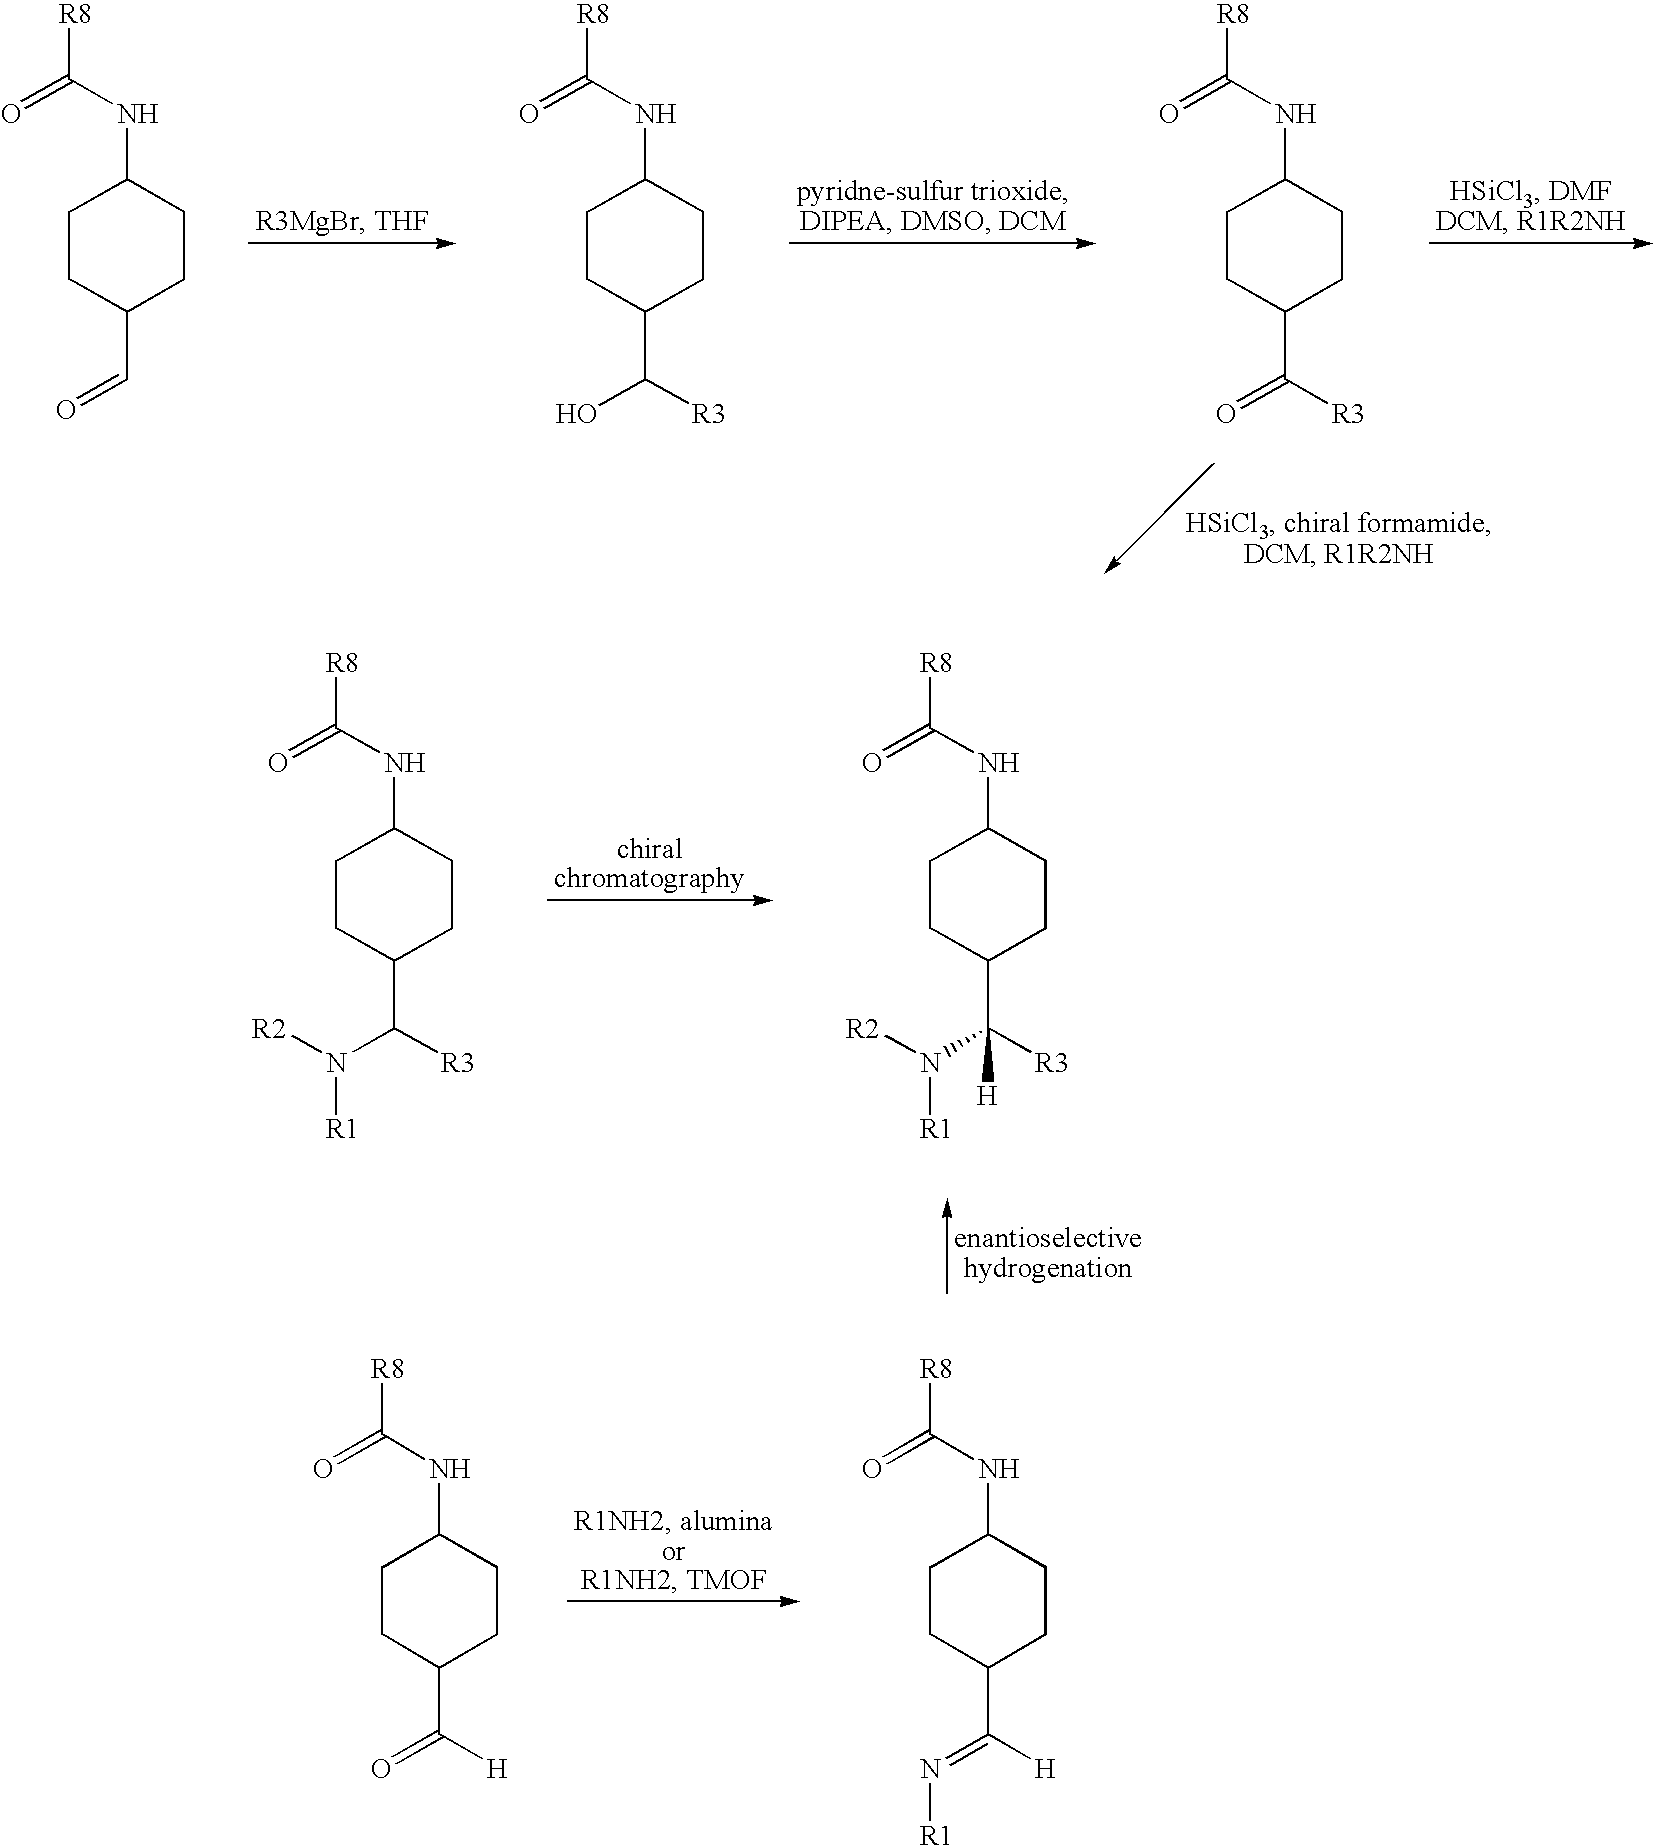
C1CC(C=O)CCC1NC([R8])=O.C1CC(C(O)[R3])CCC1NC([R8])=O.C1CC(C(=O)[R3])CCC1NC([R8])=O.C1CC(C(N([R2])[R1])([R3])[H])CCC1NC([R8])=O.C1CC(C(N([R2])[R1])[R3])CCC1NC([R8])=O.C1CC(C(=N[R1])[H])CCC1NC([R8])=O.C1CC(C(=O)[H])CCC1NC([R8])=O
